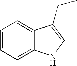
C1=CC=C2C(=C1)C(CC)=CN2
